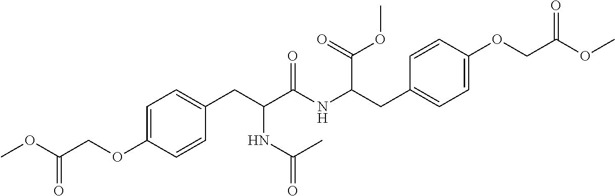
C1=C(OCC(OC)=O)C=CC(CC(C(NC(CC2=CC=C(OCC(OC)=O)C=C2)C(=O)OC)=O)NC(C)=O)=C1
